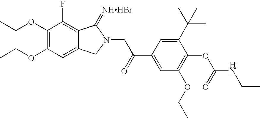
C1(OCC)=C(OCC)C=C2C(=C1F)C(=[NHHBr])N(CC(C1=CC(OCC)=C(OC(=O)NCC)C(C(C)(C)C)=C1)=O)C2
